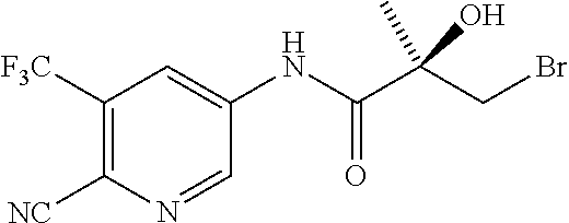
C1([F3C])=C([NC])N=CC(NC(C(CBr)(C)O)=O)=C1
